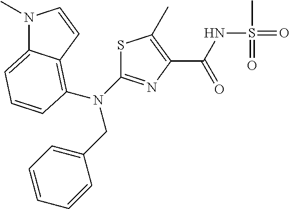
S1C(N(CC2=CC=CC=C2)C2=C3C(=CC=C2)N(C)C=C3)=NC(C(NS(=O)(C)=O)=O)=C1C
